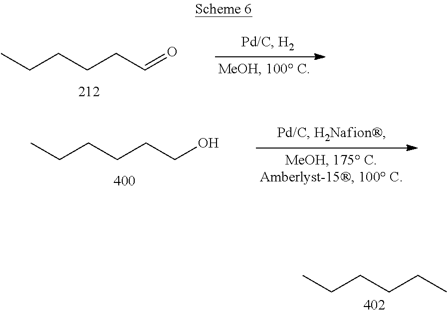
CCCCCC=O.CCCCCCO.CCCCCC
